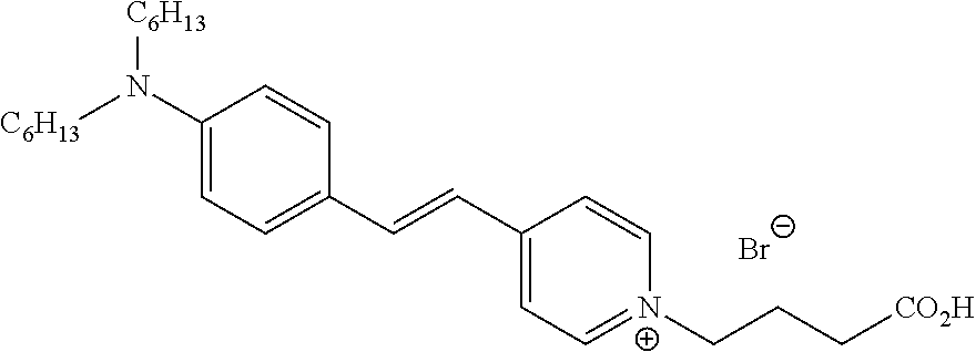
[C6H13]N(C1=CC=C(C=CC2=CC=[N+](CCC[CO2H])C=C2)C=C1)[C6H13].[Br-]
